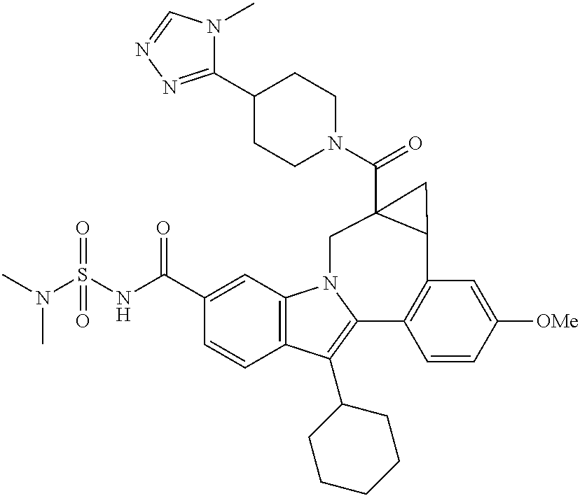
N(S(NC(C1=CC2=C(C=C1)C(C1CCCCC1)=C1N2CC2(C(=O)N3CCC(C4=NN=CN4C)CC3)C(C3=C1C=CC([OMe])=C3)C2)=O)(=O)=O)(C)C
